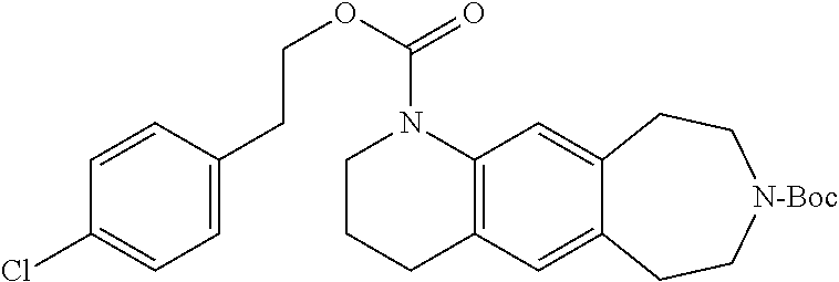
C1CCC2=C(N1C(OCCC1=CC=C(Cl)C=C1)=O)C=C1C(=C2)CC[N-Boc]CC1
